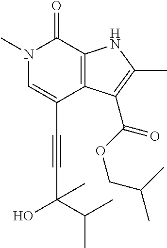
C(C1=CN(C)C(=O)C2=C1C(C(OCC(C)C)=O)=C(C)N2)#CC(O)(C)C(C)C
